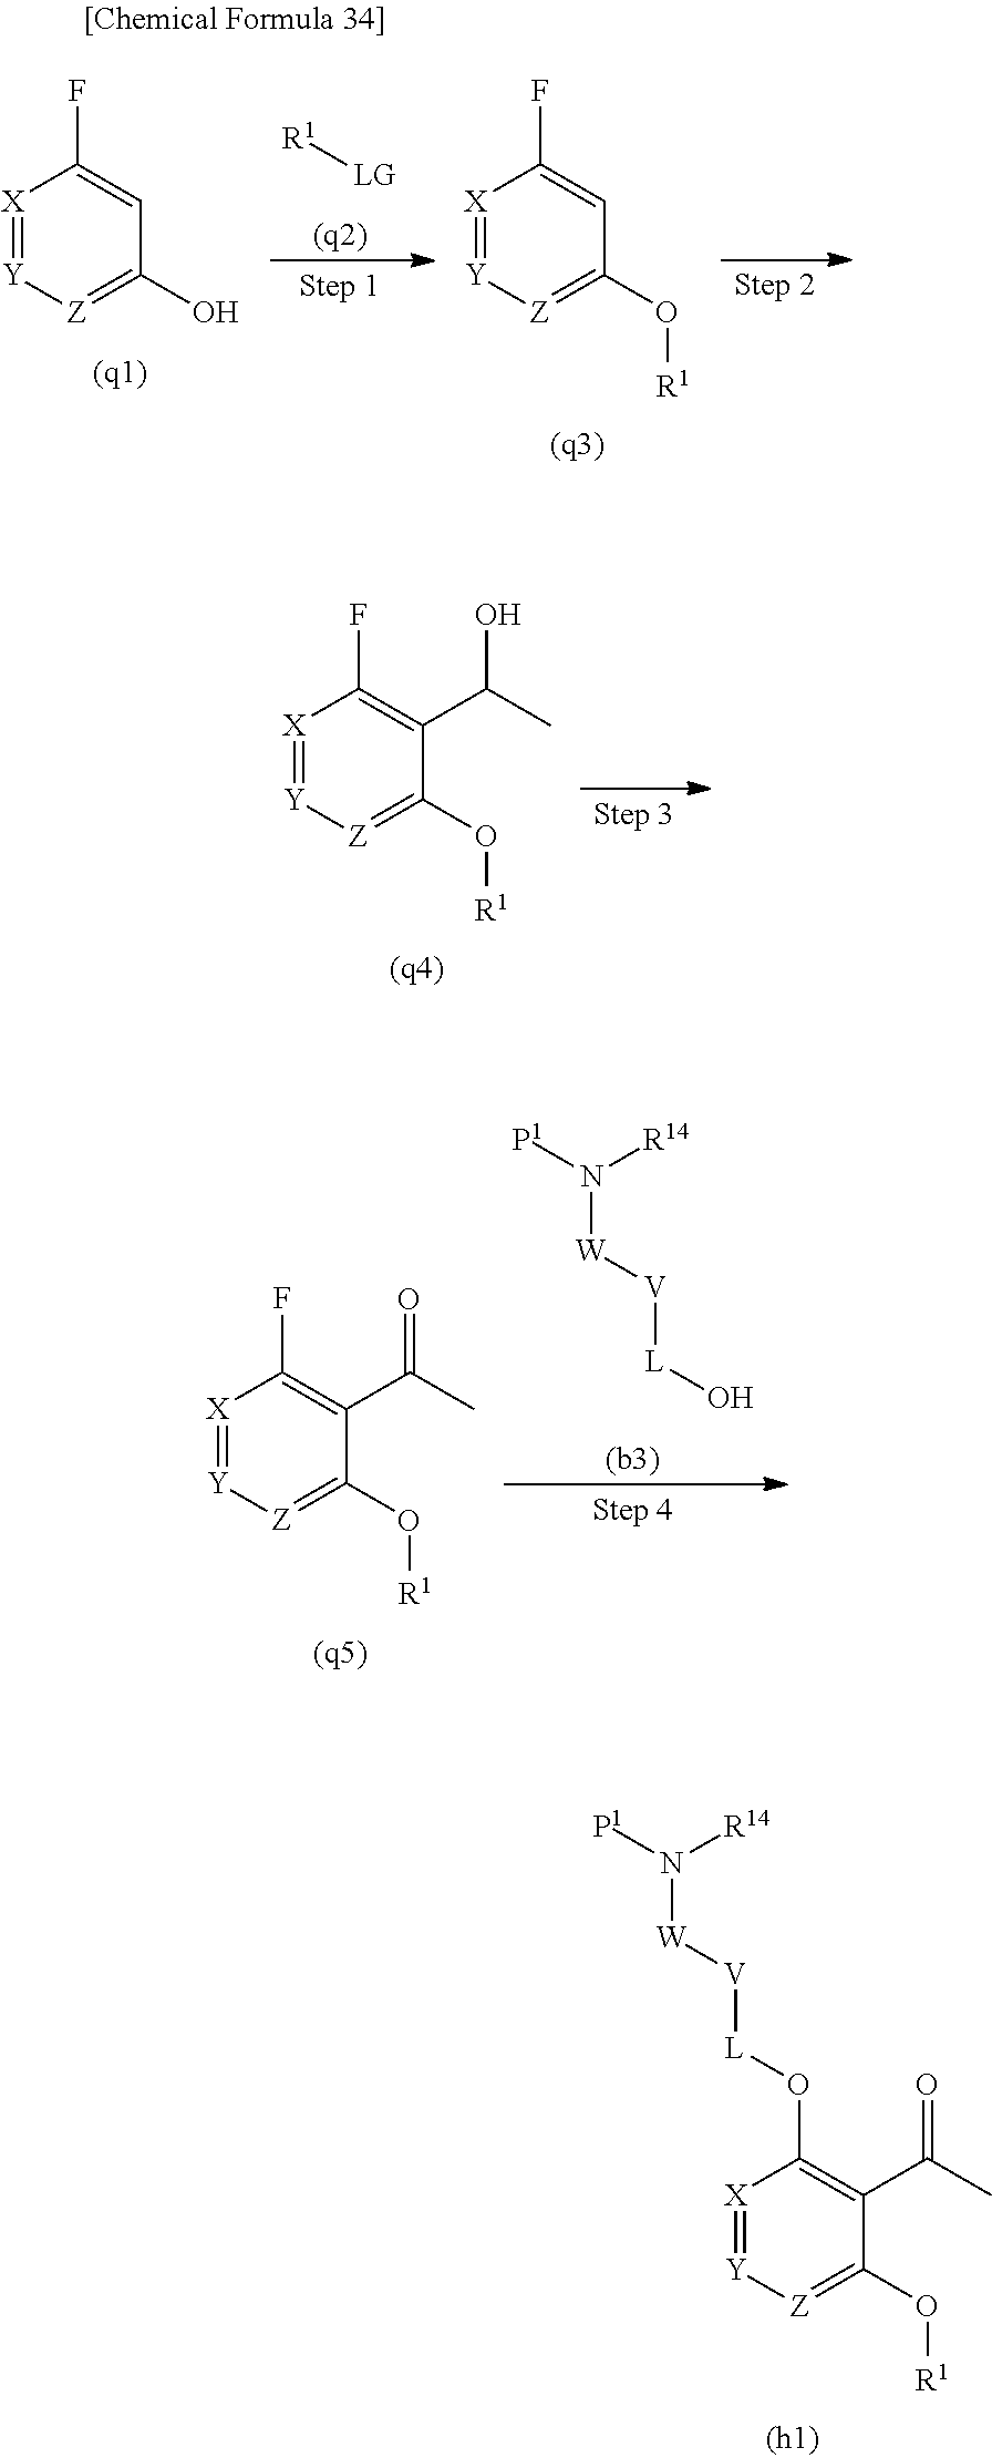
[X]1=[Y][Z]=C(O[R1])C(C(=O)C)=C1O[L][V][W]N([P1])[R14].[X]1=[Y][Z]=C(O)C=C1F.[R1][LG].[X]1=[Y][Z]=C(O[R1])C=C1F.[X]1=[Y][Z]=C(O[R1])C(C(C)O)=C1F.[X]1=[Y][Z]=C(O[R1])C(C(C)=O)=C1F.N([W][V][L]O)([P1])[R14]
